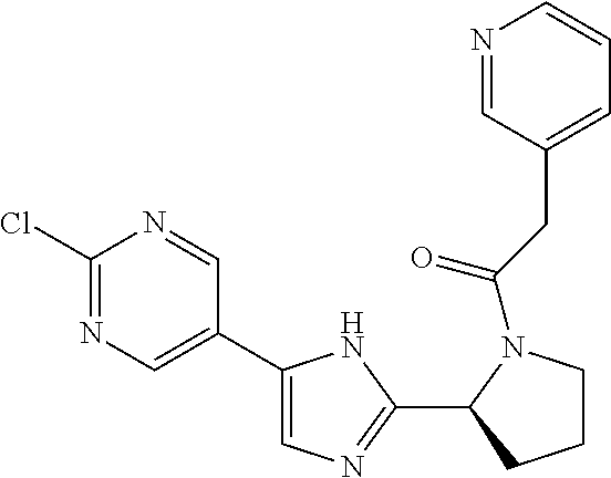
C1CCC(C2=NC=C(C3=CN=C(Cl)N=C3)N2)N1C(CC1=CC=CN=C1)=O
